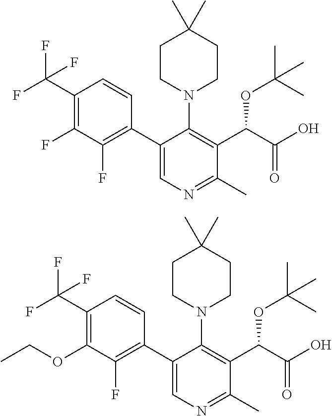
C1(C(F)(F)F)=C(F)C(F)=C(C2=CN=C(C)C(C(C(O)=O)OC(C)(C)C)=C2N2CCC(C)(C)CC2)C=C1.C1(C(F)(F)F)=C(OCC)C(F)=C(C2=CN=C(C)C(C(C(O)=O)OC(C)(C)C)=C2N2CCC(C)(C)CC2)C=C1
